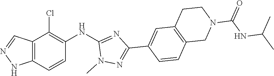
C12=C(NN=C1)C=CC(NC1=NC(C3=CC4=C(CN(C(=O)NC(C)C)CC4)C=C3)=NN1C)=C2Cl
